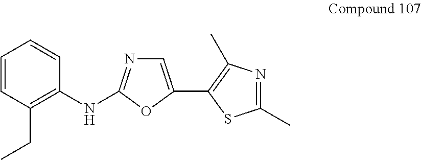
C1=CC(CC)=C(NC2=NC=C(C3=C(C)N=C(C)S3)O2)C=C1
